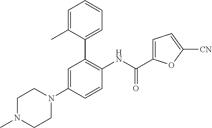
CN1CCN(C2=CC(C3=CC=CC=C3C)=C(NC(C3=CC=C([CN])O3)=O)C=C2)CC1
